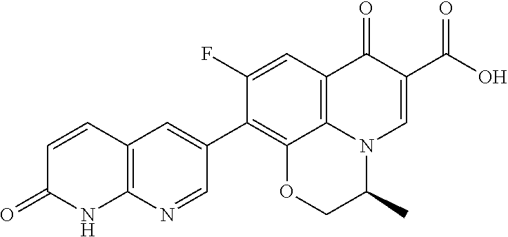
C1=CC2=C(NC1=O)N=CC(C1=C3C4=C(C=C1F)C(=O)C(C(O)=O)=CN4C(C)CO3)=C2
